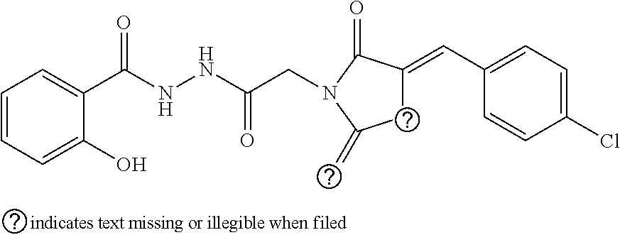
C1=CC=C(O)C(C(NNC(CN2C(=O)C(=CC3=CC=C(Cl)C=C3)CC2=C)=O)=O)=C1
